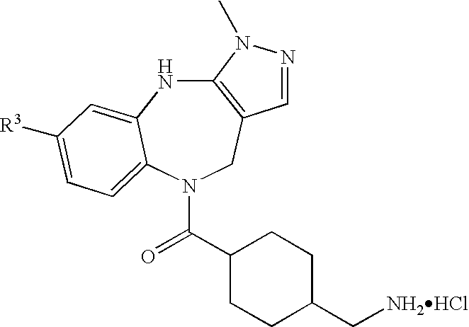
N1C2=CC([R3])=CC=C2N(C(C2CCC(C[NH2HCl])CC2)=O)CC2=C1N(C)N=C2
